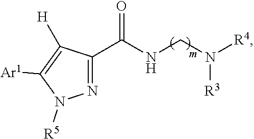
N1=C(C(NCN([R4])[R3])=O)C([H])=C([Ar1])N1[R5]
